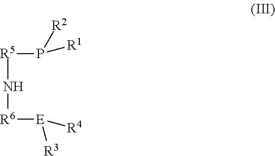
N([R6][E]([R3])[R4])[R5]P([R1])[R2]
